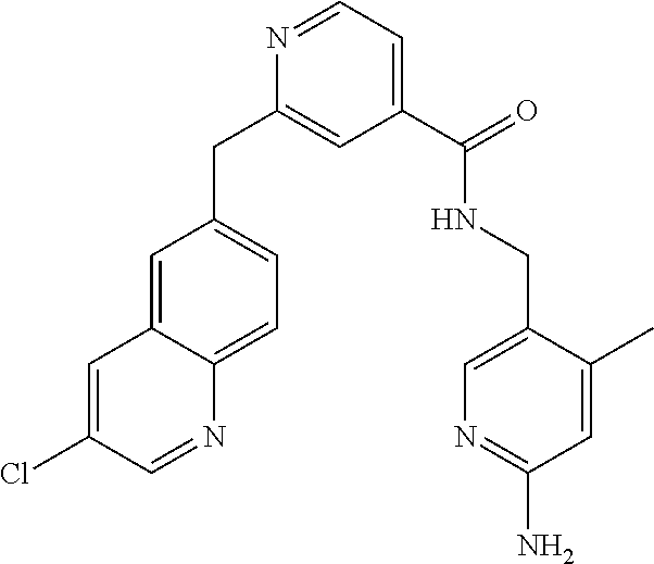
C1=C2C(=CC=C1CC1=CC(C(=O)NCC3=CN=C(N)C=C3C)=CC=N1)N=CC(Cl)=C2
